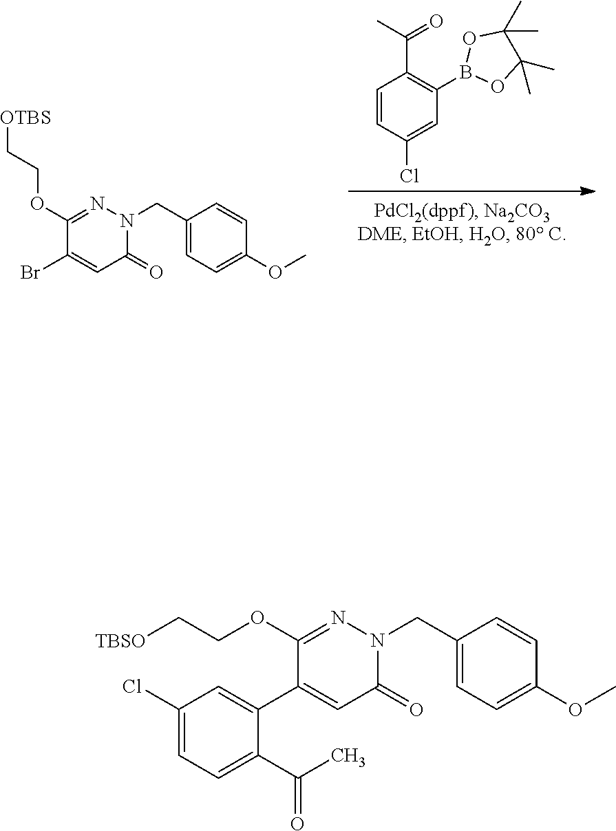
C1(CN2N=C(OCC[OTBS])C(Br)=CC2=O)=CC=C(OC)C=C1.C1=CC(Cl)=CC(B2OC(C)(C)C(C)(C)O2)=C1C(C)=O.C1(CN2N=C(OCC[TBSO])C(C3=CC(Cl)=CC=C3C(C)=O)=CC2=O)=CC=C(OC)C=C1
